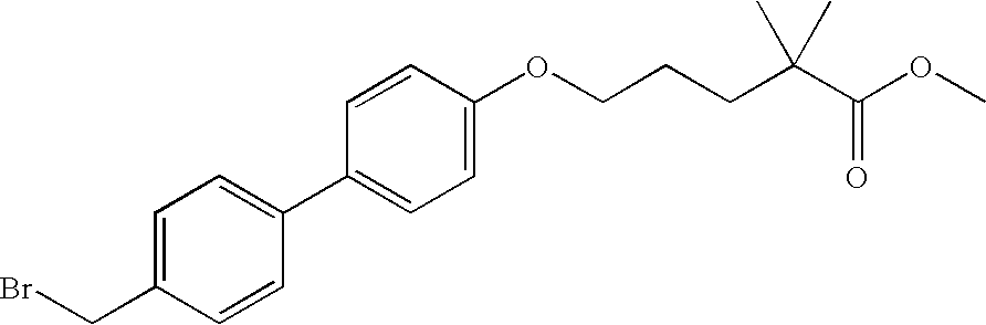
C1=C(CBr)C=CC(C2=CC=C(OCCCC(C(OC)=O)(C)C)C=C2)=C1
